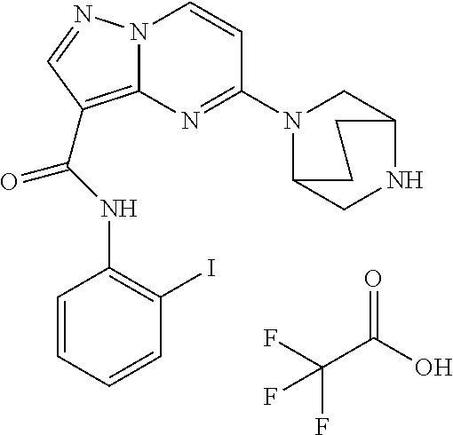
N(C(=O)C1=C2N(N=C1)C=CC(N1C3CNC(C1)CC3)=N2)C1=C(I)C=CC=C1.FC(C(O)=O)(F)F
